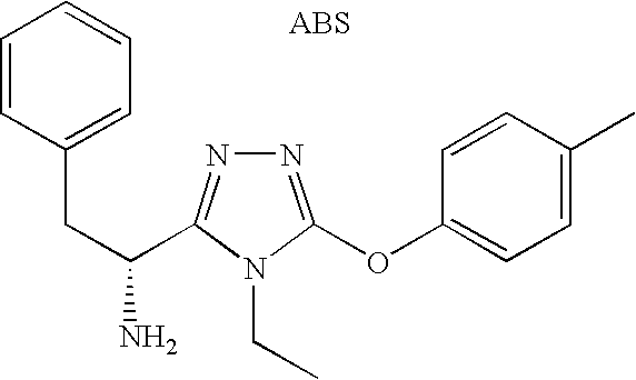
N1=C(OC2=CC=C(C)C=C2)N(CC)C(C(CC2=CC=CC=C2)N)=N1
